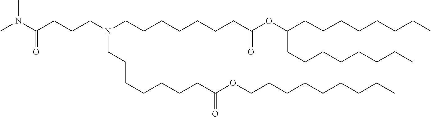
C(C(=O)OCCCCCCCCC)CCCCCCN(CCCCCCCC(=O)OC(CCCCCCCC)CCCCCCCC)CCCC(N(C)C)=O
